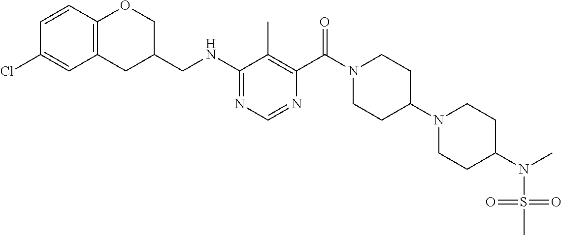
C1(NCC2COC3=C(C2)C=C(Cl)C=C3)=NC=NC(C(N2CCC(N3CCC(N(S(=O)(=O)C)C)CC3)CC2)=O)=C1C
